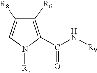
C1([R6])=C(C(=O)N[R9])N([R7])C=C1[R8]
